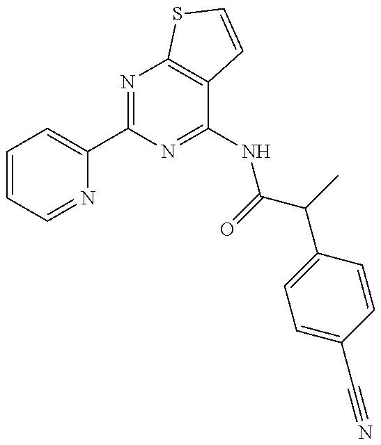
C1=CC=NC(C2=NC3=C(C(NC(C(C)C4=CC=C(C#N)C=C4)=O)=N2)C=CS3)=C1
